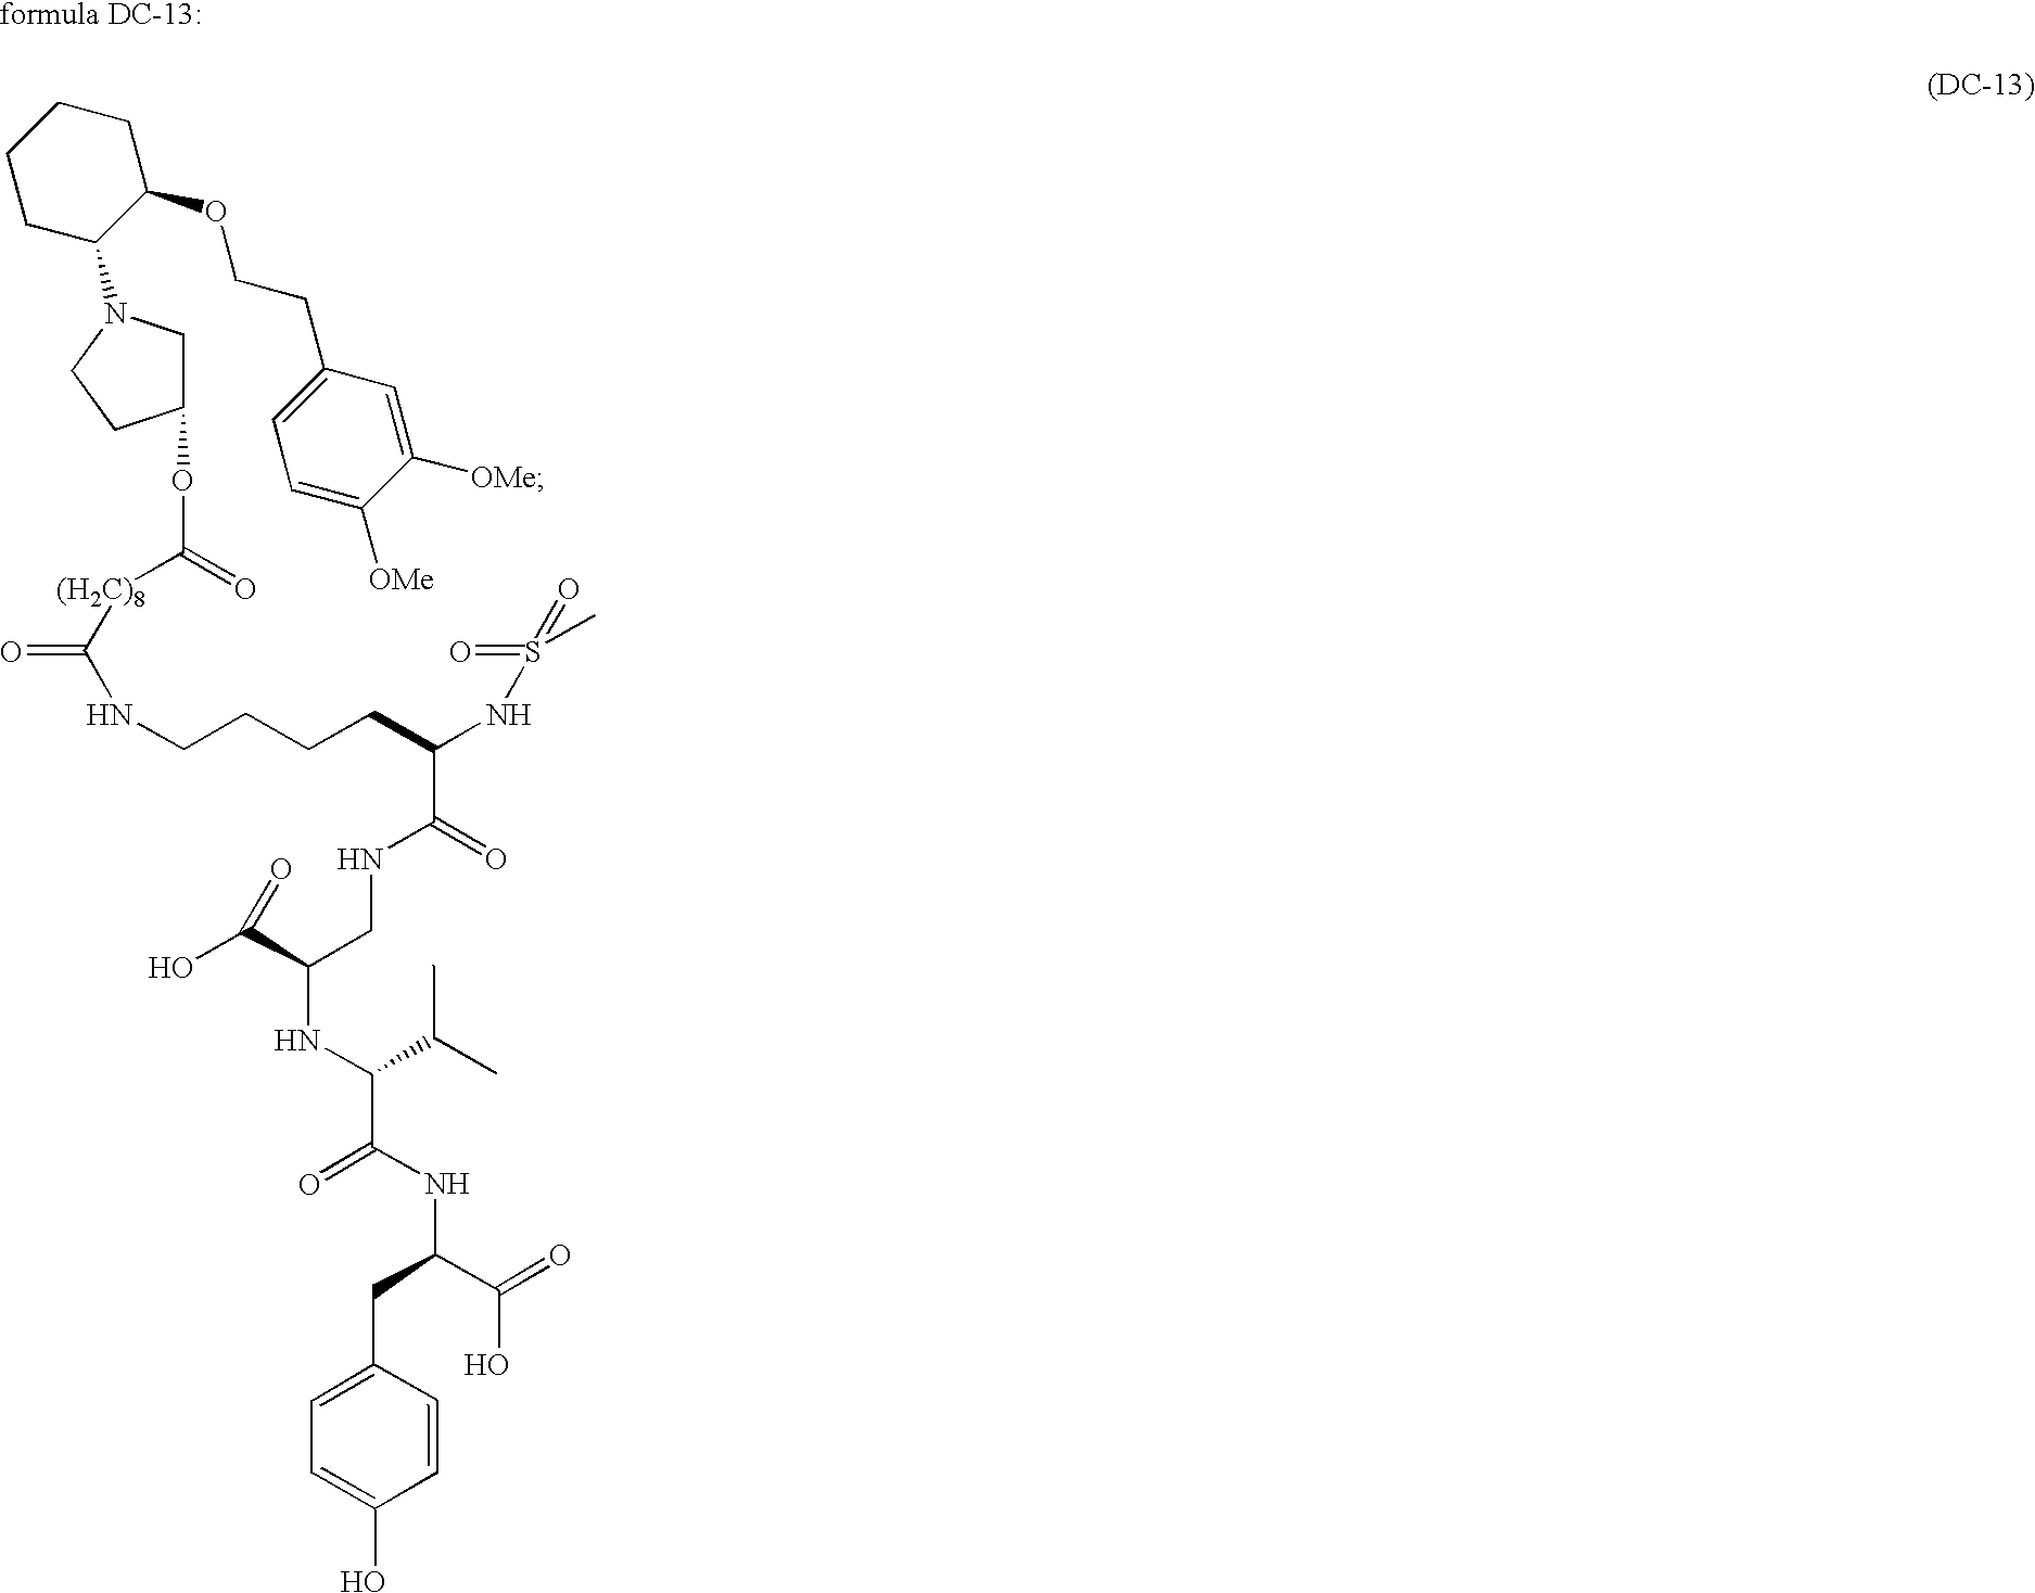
C1CC(N2CC(OC(=O)[(H2C)8]C(NCCCCC(C(NCC(NC(C(NC(CC3=CC=C(O)C=C3)C(O)=O)=O)C(C)C)C(O)=O)=O)NS(=O)(=O)C)=O)CC2)C(OCCC2=CC=C([OMe])C([OMe])=C2)CC1
